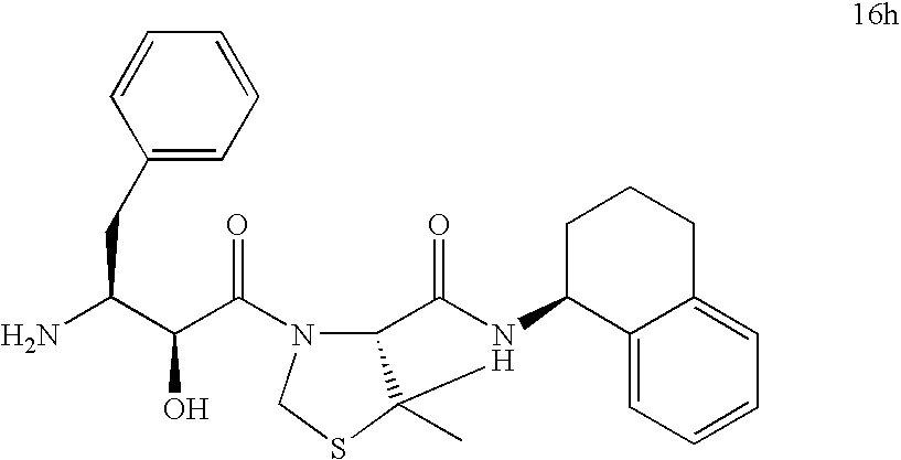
NC(C(C(=O)N1C2C(C)(SC1)N(C1C3=CC=CC=C3CCC1)C2=O)O)CC1=CC=CC=C1
